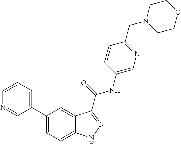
C1=CN=CC(C2=CC=C3C(=C2)C(C(NC2=CN=C(CN4CCOCC4)C=C2)=O)=NN3)=C1
